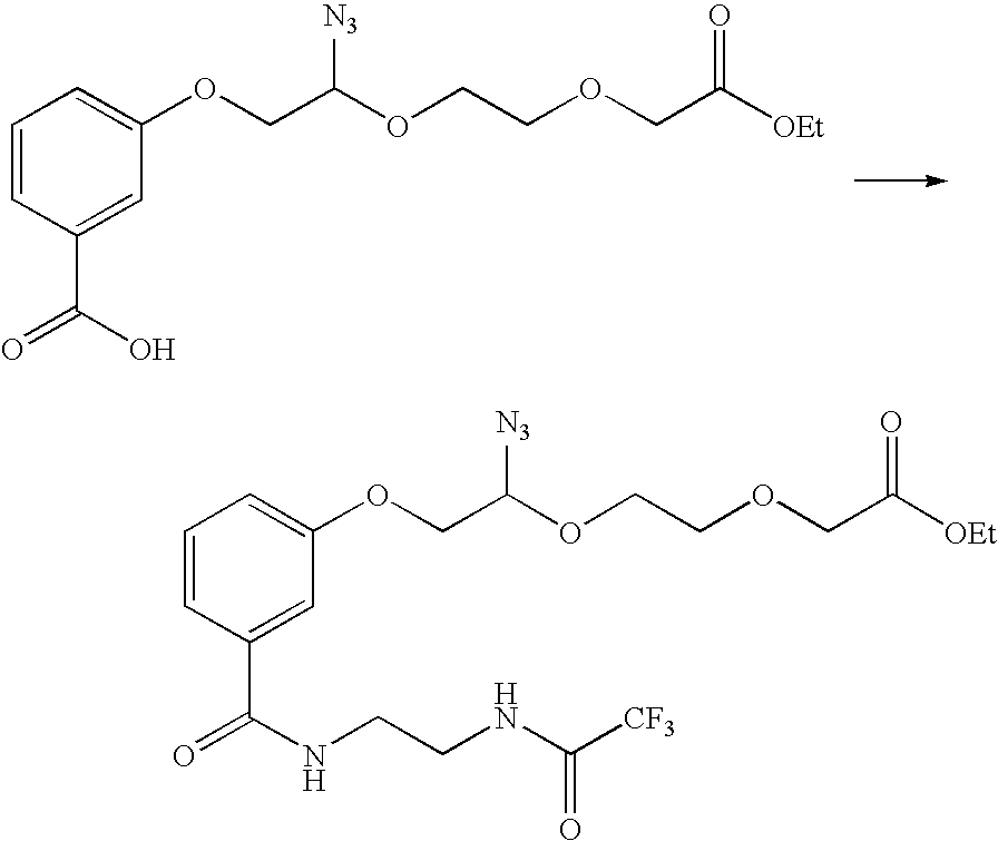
C1=CC(C(=O)O)=CC(OCC(OCCOCC([OEt])=O)[N3])=C1.C1=CC(C(=O)NCCNC([CF3])=O)=CC(OCC(OCCOCC([OEt])=O)[N3])=C1
